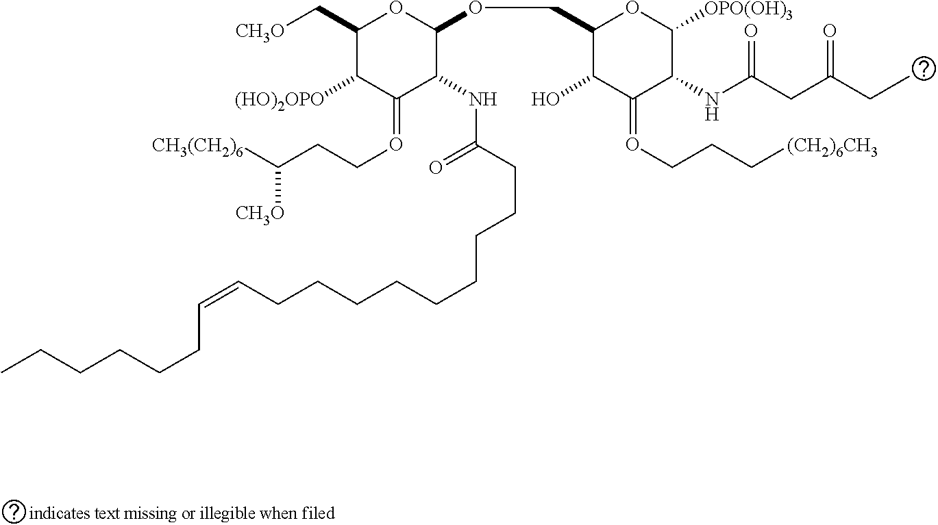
C1(C[CH3O])C([(HO)2OPO])C(=OCCC([CH3(CH2)6])[CH3O])C(NC(CCCCCCCCCC=CCCCCCC)=O)C(OCC2C(O)C(=OCCC[(CH2)6CH3])C(NC(CC(CC)=O)=O)C([OPO(OH)3])O2)O1
